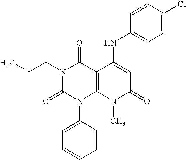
N1(CCC)C(=O)N(C2=CC=CC=C2)C2=C(C1=O)C(NC1=CC=C(Cl)C=C1)=CC(=O)N2C
